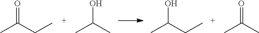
CC(CC)=O.CC(C)O.CC(CC)O.CC(C)=O
